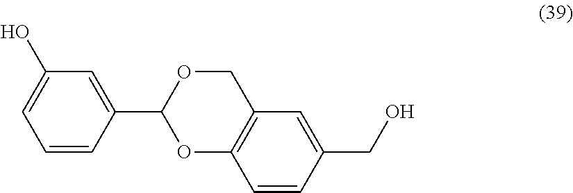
C1=CC(C2OCC3=C(O2)C=CC(CO)=C3)=CC(O)=C1
